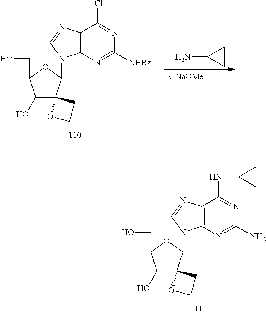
C12=C(N=C(N)N=C1NC1CC1)N(C1C3(C(O)C(CO)O1)OCC3)C=N2.C12=C(N=C([NHBz])N=C1Cl)N(C1C3(C(O)C(CO)O1)OCC3)C=N2.NC1CC1
